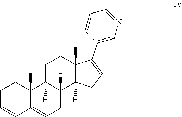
C1C2([H])C([H])(C3([H])C(C)(C1)C(C1=CN=CC=C1)=CC3)CC=C1C2(C)CCC=C1
